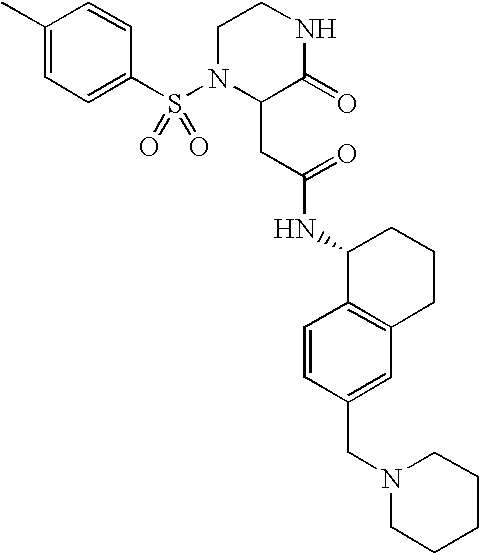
C1(C)=CC=C(S(N2C(CC(NC3C4=C(CCC3)C=C(CN3CCCCC3)C=C4)=O)C(=O)NCC2)(=O)=O)C=C1
